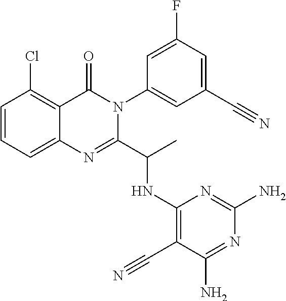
C1=CC=C2C(=C1Cl)C(=O)N(C1=CC(C#N)=CC(F)=C1)C(C(C)NC1=C(C#N)C(N)=NC(N)=N1)=N2
